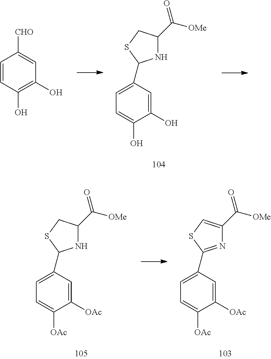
C1=CC(O)=C(O)C=C1[CHO].C1=C(C2NC(C([OMe])=O)CS2)C=C(O)C(O)=C1.C1=C(C2NC(C([OMe])=O)CS2)C=C([OAc])C([OAc])=C1.C1=C(C2=NC(C([OMe])=O)=CS2)C=C([OAc])C([OAc])=C1
